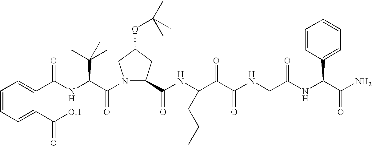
C(NC(C(N1C(C(NC(C(C(NCC(NC(C(N)=O)C2=CC=CC=C2)=O)=O)=O)CCC)=O)CC(OC(C)(C)C)C1)=O)C(C)(C)C)(=O)C1=CC=CC=C1C(O)=O
